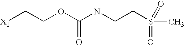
[X1]CCOC(NCCS(=O)(=O)C)=O
